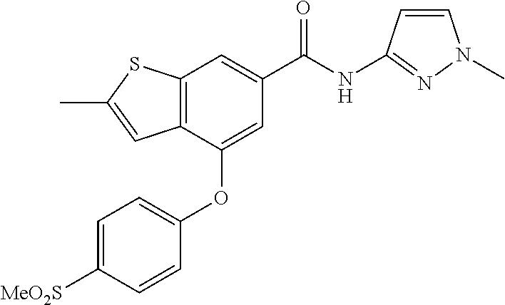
C12=C(C(OC3=CC=C([MeO2S])C=C3)=CC(C(NC3=NN(C)C=C3)=O)=C1)C=C(C)S2
